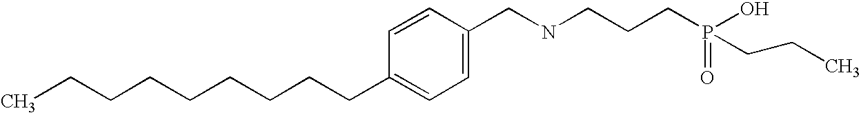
C(CCCCCCC1=CC=C(CNCCCP(=O)(O)CCC)C=C1)CC
